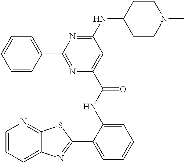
C1=CC=C2C(=N1)SC(C1=CC=CC=C1NC(=O)C1=CC(NC3CCN(C)CC3)=NC(C3=CC=CC=C3)=N1)=N2
